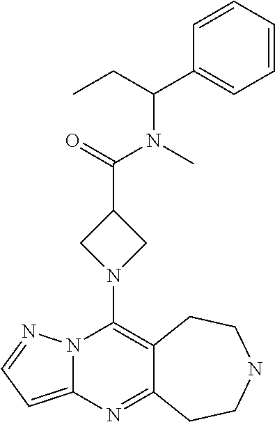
N12C(=CC=N1)N=C1C(=C2N2CC(C(N(C)C(CC)C3=CC=CC=C3)=O)C2)CCNCC1
